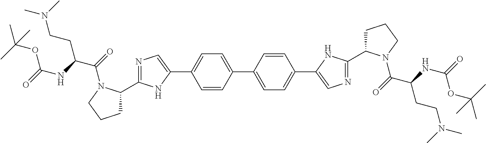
C1(C2CCCN2C(=O)C(CCN(C)C)NC(OC(C)(C)C)=O)=NC=C(C2=CC=C(C3=CC=C(C4=CN=C(C5CCCN5C(=O)C(NC(OC(C)(C)C)=O)CCN(C)C)N4)C=C3)C=C2)N1
